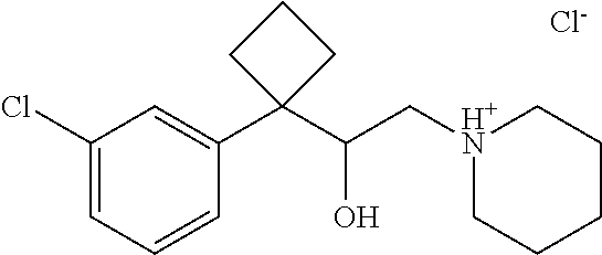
C1(Cl)=CC=CC(C2(C(C[H+N]3CCCCC3)O)CCC2)=C1.[Cl-]
